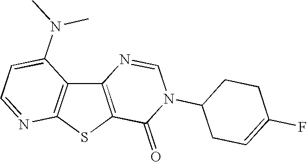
C12=C(SC3=C1C(N(C)C)=CC=N3)C(=O)N(C1CC=C(F)CC1)C=N2
